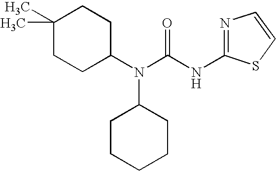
C1(C)(C)CCC(N(C2CCCCC2)C(NC2=NC=CS2)=O)CC1
